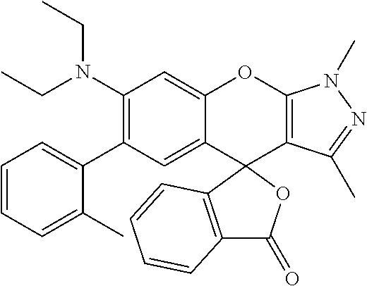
C1(N(CC)CC)=C(C2=CC=CC=C2C)C=C2C(=C1)OC1=C(C(C)=NN1C)C21OC(=O)C2=C1C=CC=C2
